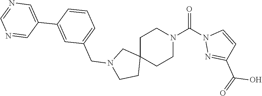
C1C2(CCN(C(N3N=C(C(O)=O)C=C3)=O)C1)CN(CC1=CC=CC(C3=CN=CN=C3)=C1)CC2
